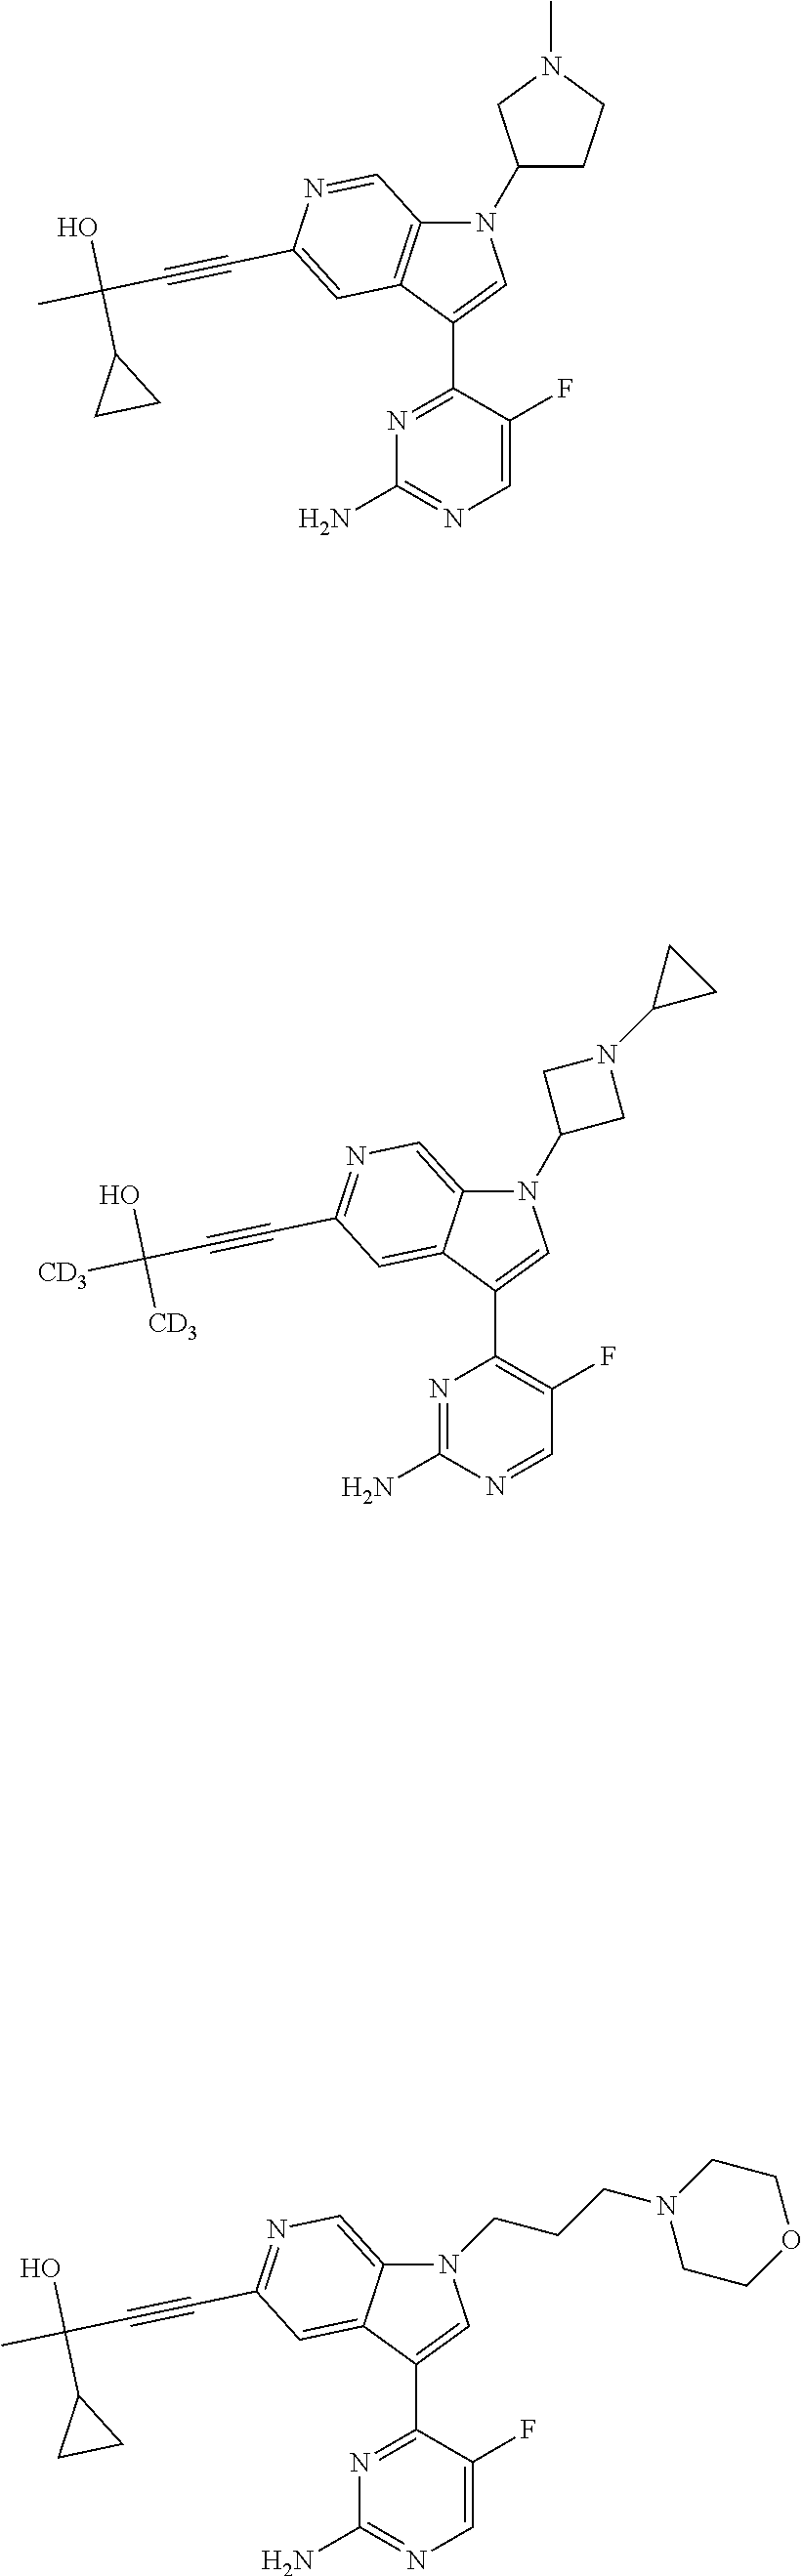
N1(CCCN2CCOCC2)C2=CN=C(C#CC(C)(O)C3CC3)C=C2C(C2=NC(N)=NC=C2F)=C1.N1(C2CCN(C)C2)C2=C(C(C3=NC(N)=NC=C3F)=C1)C=C(C#CC(C)(O)C1CC1)N=C2.N1(C2CN(C3CC3)C2)C2=CN=C(C#CC([CD3])(O)[CD3])C=C2C(C2=C(F)C=NC(N)=N2)=C1
